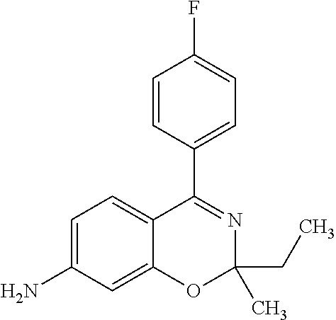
C1(C2=NC(C)(CC)OC3=CC(N)=CC=C23)=CC=C(F)C=C1
